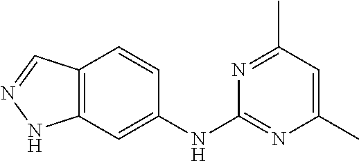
C12=C(C=C(NC3=NC(C)=CC(C)=N3)C=C1)NN=C2
